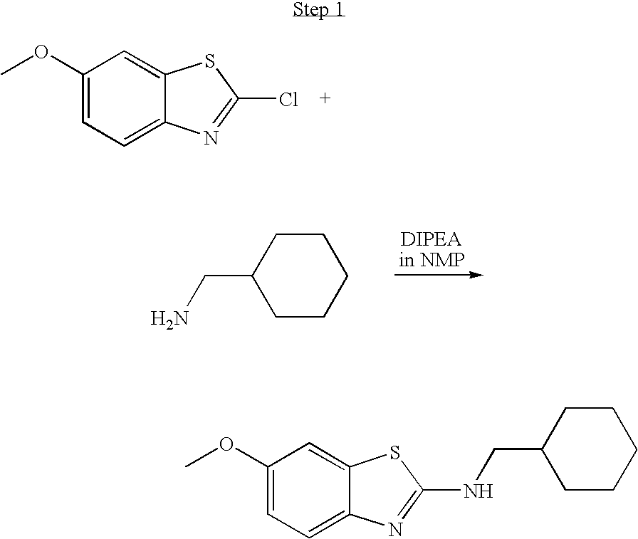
C1(OC)=CC=C2C(=C1)SC(NCC1CCCCC1)=N2.C1(OC)=CC=C2C(=C1)SC(Cl)=N2.C1CC(CN)CCC1
